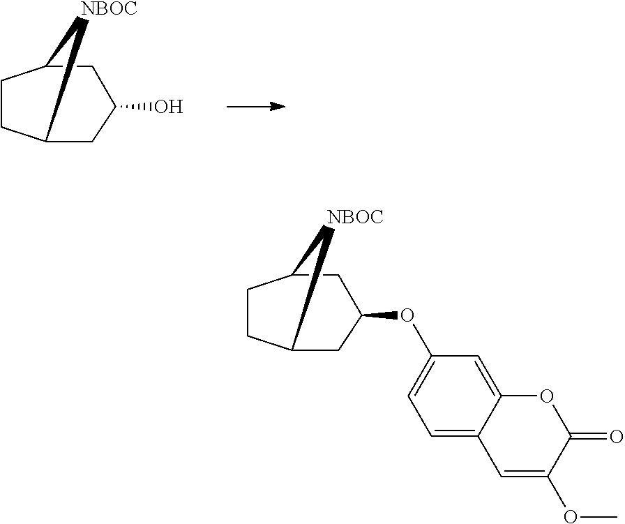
C1CC2[NBOC]C1CC(O)C2.C1CC2[NBOC]C1CC(OC1=CC=C3C(=C1)OC(=O)C(OC)=C3)C2
